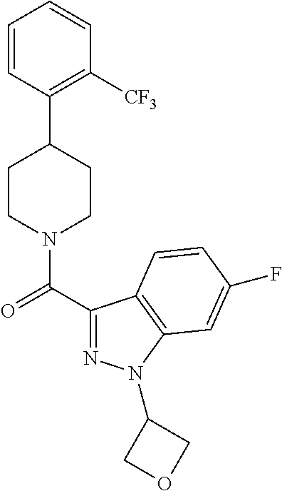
C1(C2CCN(C(C3=NN(C4COC4)C4=C3C=CC(F)=C4)=O)CC2)=C([CF3])C=CC=C1
